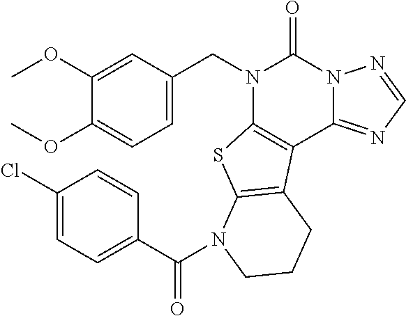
C1=C(CN2C3=C(C4=NC=NN4C2=O)C2=C(S3)N(C(C3=CC=C(Cl)C=C3)=O)CCC2)C=C(OC)C(OC)=C1
